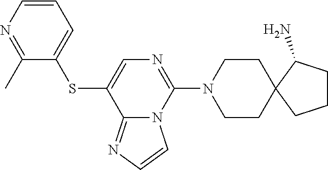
C1=CN=C(C)C(SC2=CN=C(N3CCC4(CC3)CCCC4N)N3C2=NC=C3)=C1
